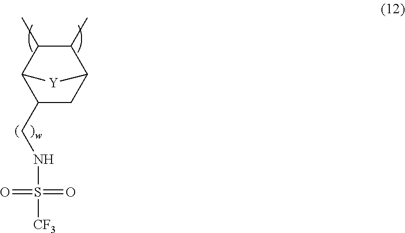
C1(CNS([CF3])(=O)=O)CC2C(C)C(C)C1[Y]2
